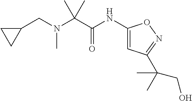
C1(NC(C(N(CC2CC2)C)(C)C)=O)=CC(C(C)(C)CO)=NO1
